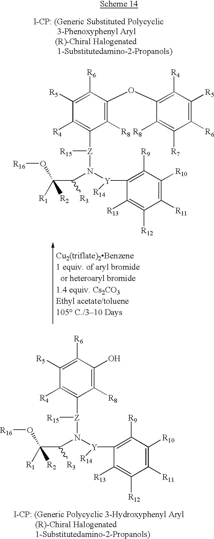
C1([R5])=C([R6])C(OC2=C([R4])C([R5])=C([R6])C([R7])=C2[R8])=C([R8])C([Z]([R15])N([Y](C2=C([R9])C([R10])=C([R11])C([R12])=C2[R13])[R14])C(C([R1])(O[R16])[R2])[R3])=C1[R4].C1([R5])=C([R6])C(O)=C([R8])C([Z]([R15])N([Y](C2=C([R9])C([R10])=C([R11])C([R12])=C2[R13])[R14])C(C([R1])(O[R16])[R2])[R3])=C1[R4]
